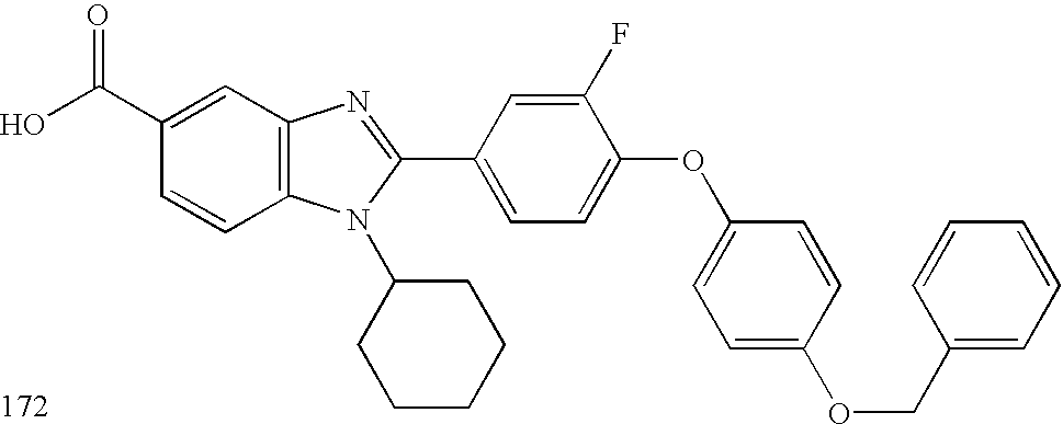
OC(C1=CC2=C(C=C1)N(C1CCCCC1)C(C1=CC=C(OC3=CC=C(OCC4=CC=CC=C4)C=C3)C(F)=C1)=N2)=O
